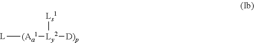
[L][(Aa1][Ly2]([D)p])[Ls1]
